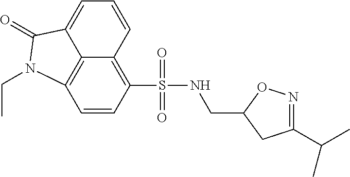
C1=CC2=C(S(=O)(=O)NCC3ON=C(C(C)C)C3)C=CC3=C2C(=C1)C(=O)N3CC
